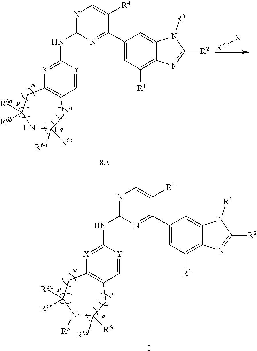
C1=[Y]C(NC2=NC=C([R4])C(C3=CC([R1])=C4C(=C3)N([R3])C([R2])=N4)=N2)=[X]C2=C1CC([R6d])([R6c])N([R5])C([R6a])([R6b])C2.I.C1=[Y]C(NC2=NC=C([R4])C(C3=CC([R1])=C4C(=C3)N([R3])C([R2])=N4)=N2)=[X]C2=C1CC([R6d])([R6c])NC([R6a])([R6b])C2.[R5][X]
